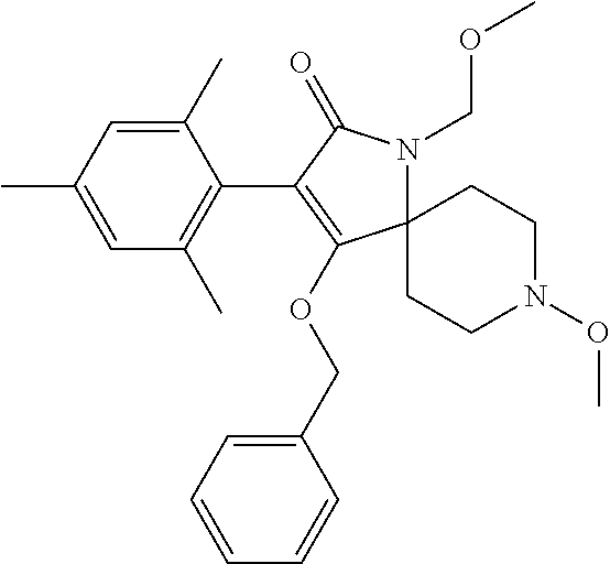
C1(C)=CC(C)=CC(C)=C1C1=C(OCC2=CC=CC=C2)C2(N(COC)C1=O)CCN(OC)CC2
